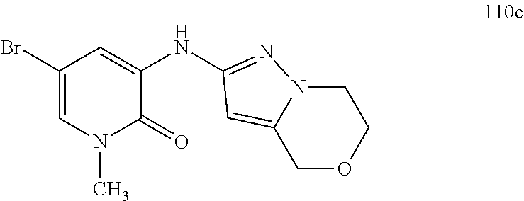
C1N2C(=CC(NC3=CC(Br)=CN(C)C3=O)=N2)COC1
